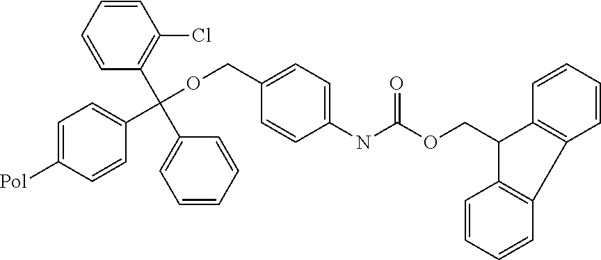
C1=C([Pol])C=CC(C(C2=C(Cl)C=CC=C2)(C2=CC=CC=C2)OCC2=CC=C(NC(OCC3C4=C(C=CC=C4)C4=C3C=CC=C4)=O)C=C2)=C1
